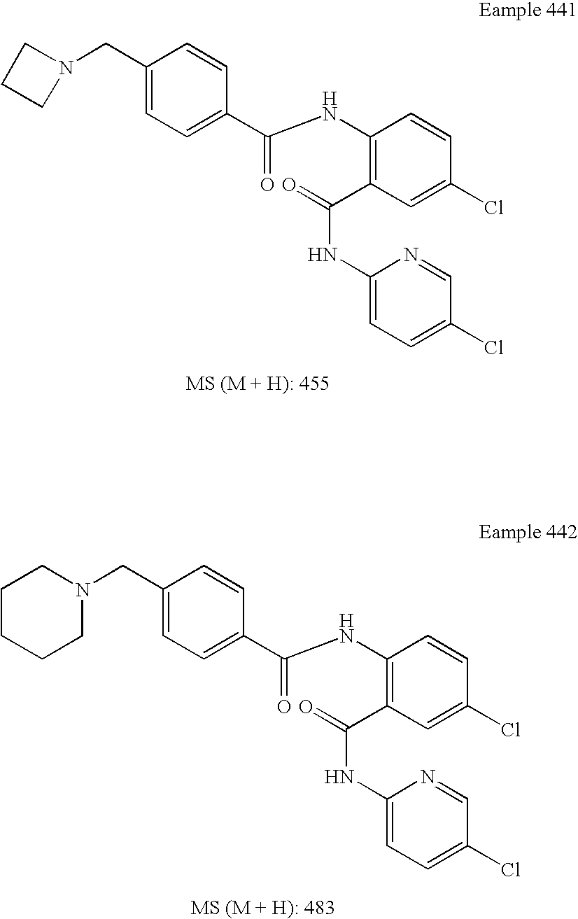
C(C1=CC=C(C(NC2=C(C(NC3=CC=C(Cl)C=N3)=O)C=C(Cl)C=C2)=O)C=C1)N1CCC1.C1(CN2CCCCC2)=CC=C(C(NC2=C(C(NC3=CC=C(Cl)C=N3)=O)C=C(Cl)C=C2)=O)C=C1
